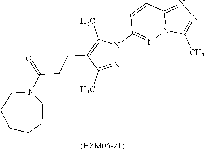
N1(C(=O)CCC2=C(C)N(C3=NN4C(=NN=C4C)C=C3)N=C2C)CCCCCC1
